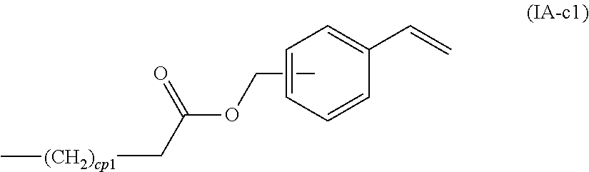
C(C)OC(C[(CH2)cp1]C)=O.C1=C(C=C)C=CC=C1
